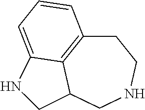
C12=C3C(CNCC1)CNC3=CC=C2
